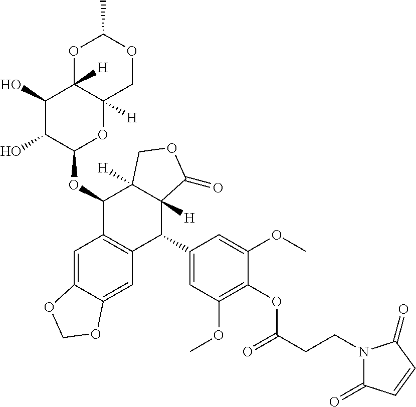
O1C2([H])C([H])(COC1C)OC(OC1C3=C(C(C4=CC(OC)=C(OC(=O)CCN5C(=O)C=CC5=O)C(OC)=C4)C4([H])C1([H])COC4=O)C=C1C(=C3)OCO1)C(O)C2O
